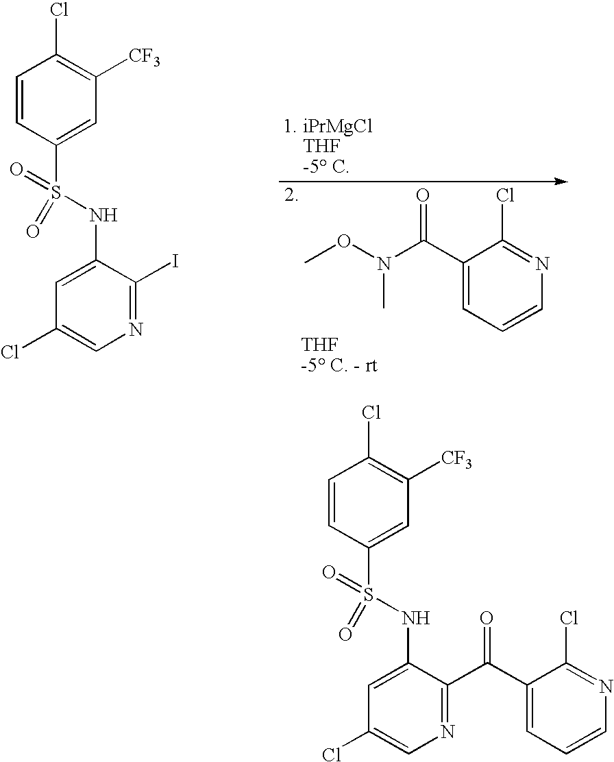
C1=CC(S(NC2=CC(Cl)=CN=C2I)(=O)=O)=CC([CF3])=C1Cl.CON(C(C1=CC=CN=C1Cl)=O)C.C1=CC(S(NC2=CC(Cl)=CN=C2C(C2=CC=CN=C2Cl)=O)(=O)=O)=CC([CF3])=C1Cl
